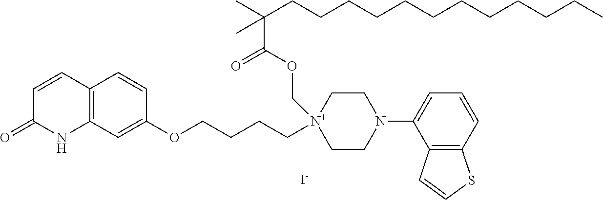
[I-].C12=C(C=C(OCCCC[N+]3(COC(C(C)(CCCCCCCCCCCC)C)=O)CCN(C4=CC=CC5=C4C=CS5)CC3)C=C1)NC(=O)C=C2
